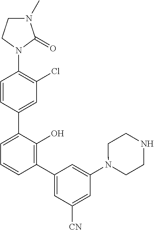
C1(N2C(=O)N(C)CC2)=C(Cl)C=C(C2=CC=CC(C3=CC([CN])=CC(N4CCNCC4)=C3)=C2O)C=C1
